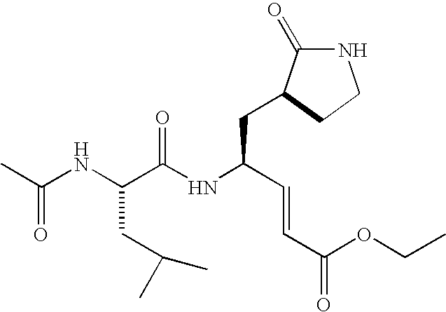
N1C(=O)C(CC(NC(C(NC(C)=O)CC(C)C)=O)C=CC(=O)OCC)CC1
